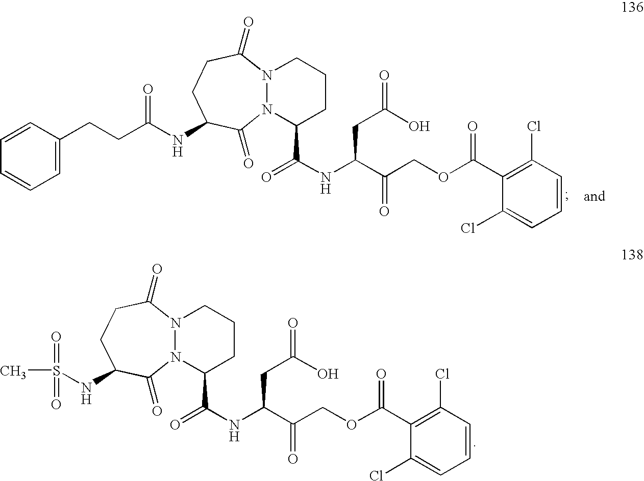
N12N(C(C(NC(C(COC(C3=C(Cl)C=CC=C3Cl)=O)=O)CC(O)=O)=O)CCC1)C(=O)C(NC(CCC1=CC=CC=C1)=O)CCC2=O.N12N(C(C(NC(C(COC(C3=C(Cl)C=CC=C3Cl)=O)=O)CC(O)=O)=O)CCC1)C(=O)C(NS(C)(=O)=O)CCC2=O
